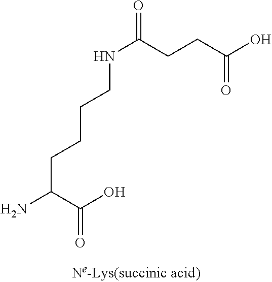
NC(CCCCNC(=O)CCC(O)=O)C(O)=O
